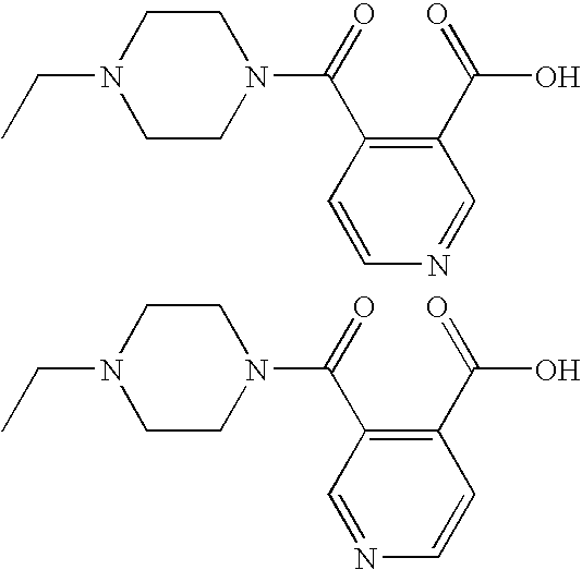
CCN1CCN(C(=O)C2=C(C(=O)O)C=NC=C2)CC1.CCN1CCN(C(=O)C2=C(C(=O)O)C=CN=C2)CC1
